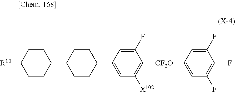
C1CC(C2=CC([X102])=C([CF2O]C3=CC(F)=C(F)C(F)=C3)C(F)=C2)CCC1C1CCC([R10])CC1
